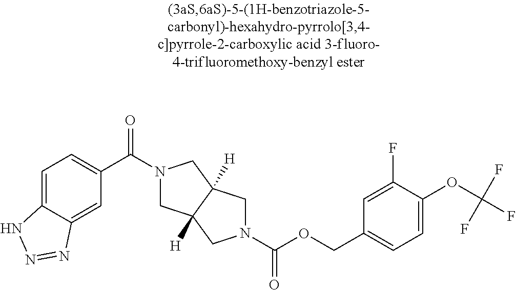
C1(C(=O)N2CC3([H])C([H])(C2)CN(C(OCC2=CC=C(OC(F)(F)F)C(F)=C2)=O)C3)=CC=C2C(=C1)N=NN2
